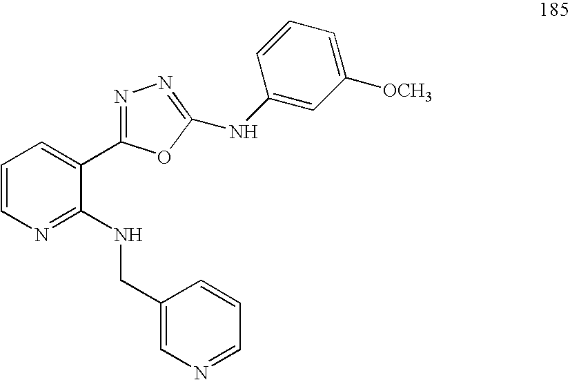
C1=CN=C(NCC2=CN=CC=C2)C(C2=NN=C(NC3=CC([OCH3])=CC=C3)O2)=C1
